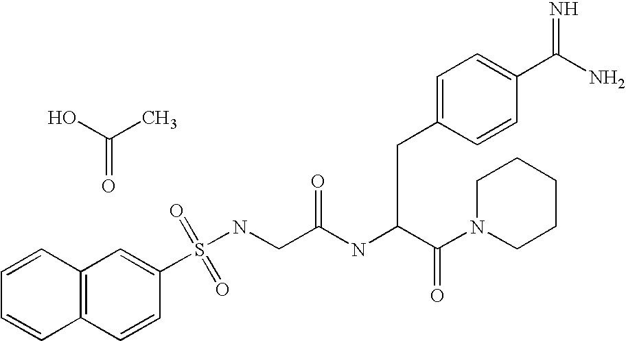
C12=C(C=CC(S(NCC(NC(C(N3CCCCC3)=O)CC3=CC=C(C(=N)N)C=C3)=O)(=O)=O)=C1)C=CC=C2.C(=O)(C)O
